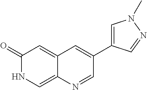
C1(=O)NC=C2C(=C1)C=C(C1=CN(C)N=C1)C=N2
